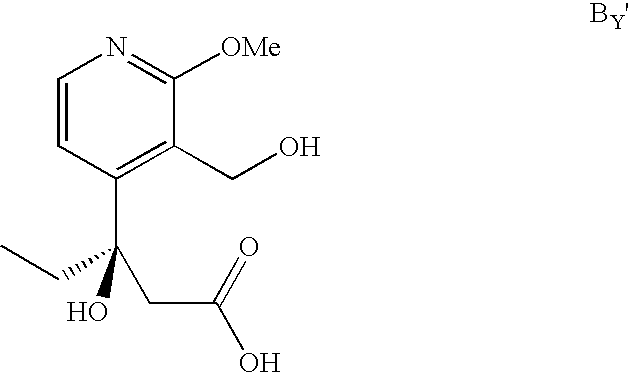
C1=CC(C(CC)(CC(O)=O)O)=C(CO)C([OMe])=N1
